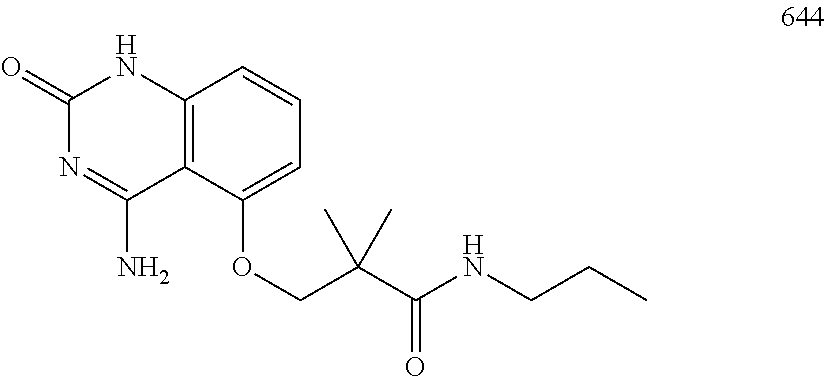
C1(=O)N=C(N)C2=C(N1)C=CC=C2OCC(C(NCCC)=O)(C)C
